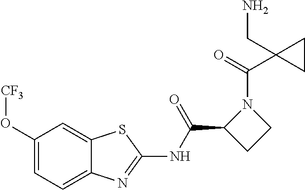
C1(O[CF3])=CC=C2C(=C1)SC(NC(C1CCN1C(=O)C1(CN)CC1)=O)=N2
